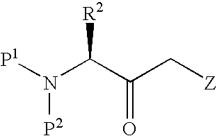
[P1]N([P2])C([R2])C(C[Z])=O
